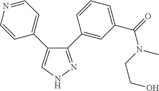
C1(C2=CC(C(N(CCO)C)=O)=CC=C2)=NNC=C1C1=CC=NC=C1
